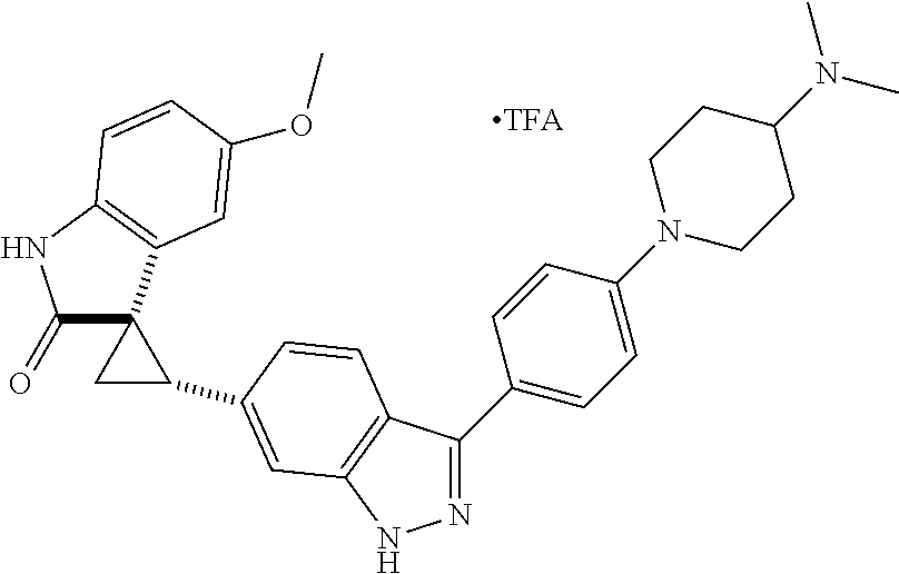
N1=C(C2=CC=C(N3CCC(N(C)C)CC3)C=C2)C2=C(N1)C=C(C1C3(C(=O)NC4=C3C=C(OC)C=C4)C1)C=C2
